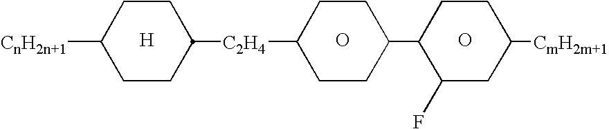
[H].O.C1([CnH2n+1])CCC([C2H4]C2CCC(C3C(F)CC([CmH2m+1])CC3)CC2)CC1.O
